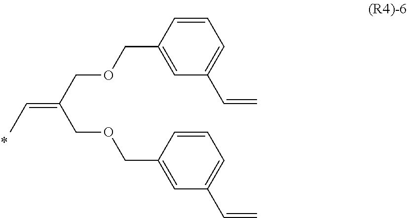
C1=C(COCC(COCC2=CC(C=C)=CC=C2)=CC)C=CC=C1C=C
